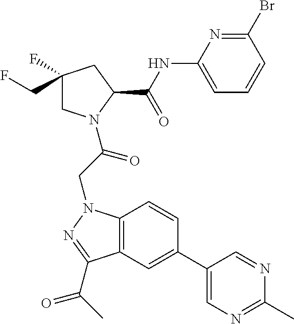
BrC1=NC(NC(C2CC(F)(CF)CN2C(CN2C3=C(C(C(C)=O)=N2)C=C(C2=CN=C(C)N=C2)C=C3)=O)=O)=CC=C1
